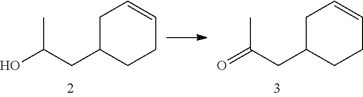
OC(CC1CCC=CC1)C.O=C(CC1CCC=CC1)C
